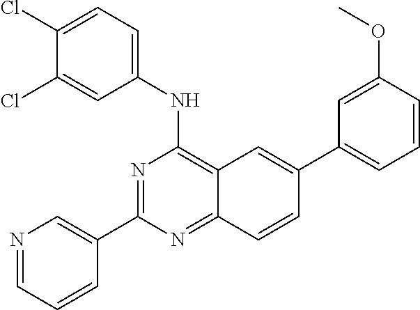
N1=CC=CC(C2=NC(NC3=CC=C(Cl)C(Cl)=C3)=C3C(=N2)C=CC(C2=CC=CC(OC)=C2)=C3)=C1
